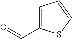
C1=C(C=O)SC=C1
